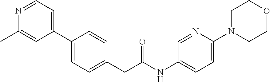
C1(C2=CC=C(CC(NC3=CC=C(N4CCOCC4)N=C3)=O)C=C2)=CC=NC(C)=C1
